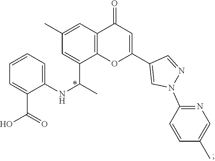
C1=C(C)C=C(C(C)NC2=CC=CC=C2C(O)=O)C2=C1C(=O)C=C(C1=CN(C3=NC=C(C)C=C3)N=C1)O2
